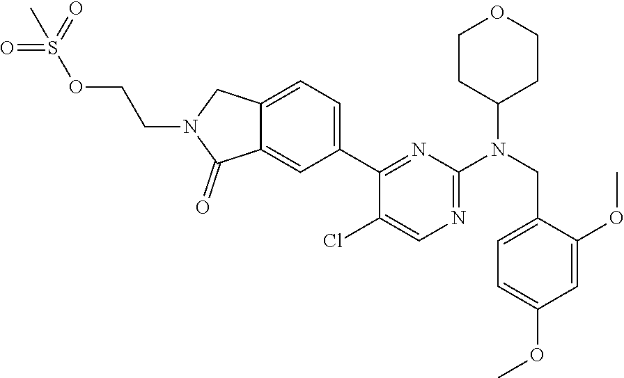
C12=CC=C(C3=NC(N(CC4=CC=C(OC)C=C4OC)C4CCOCC4)=NC=C3Cl)C=C1C(=O)N(CCOS(C)(=O)=O)C2
